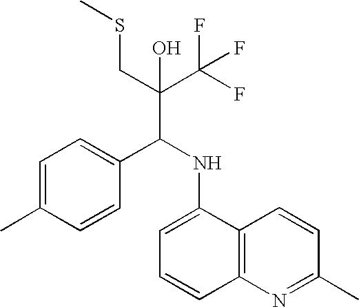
C1=C(C)C=CC(C(NC2=CC=CC3=C2C=CC(C)=N3)C(C(F)(F)F)(CSC)O)=C1
